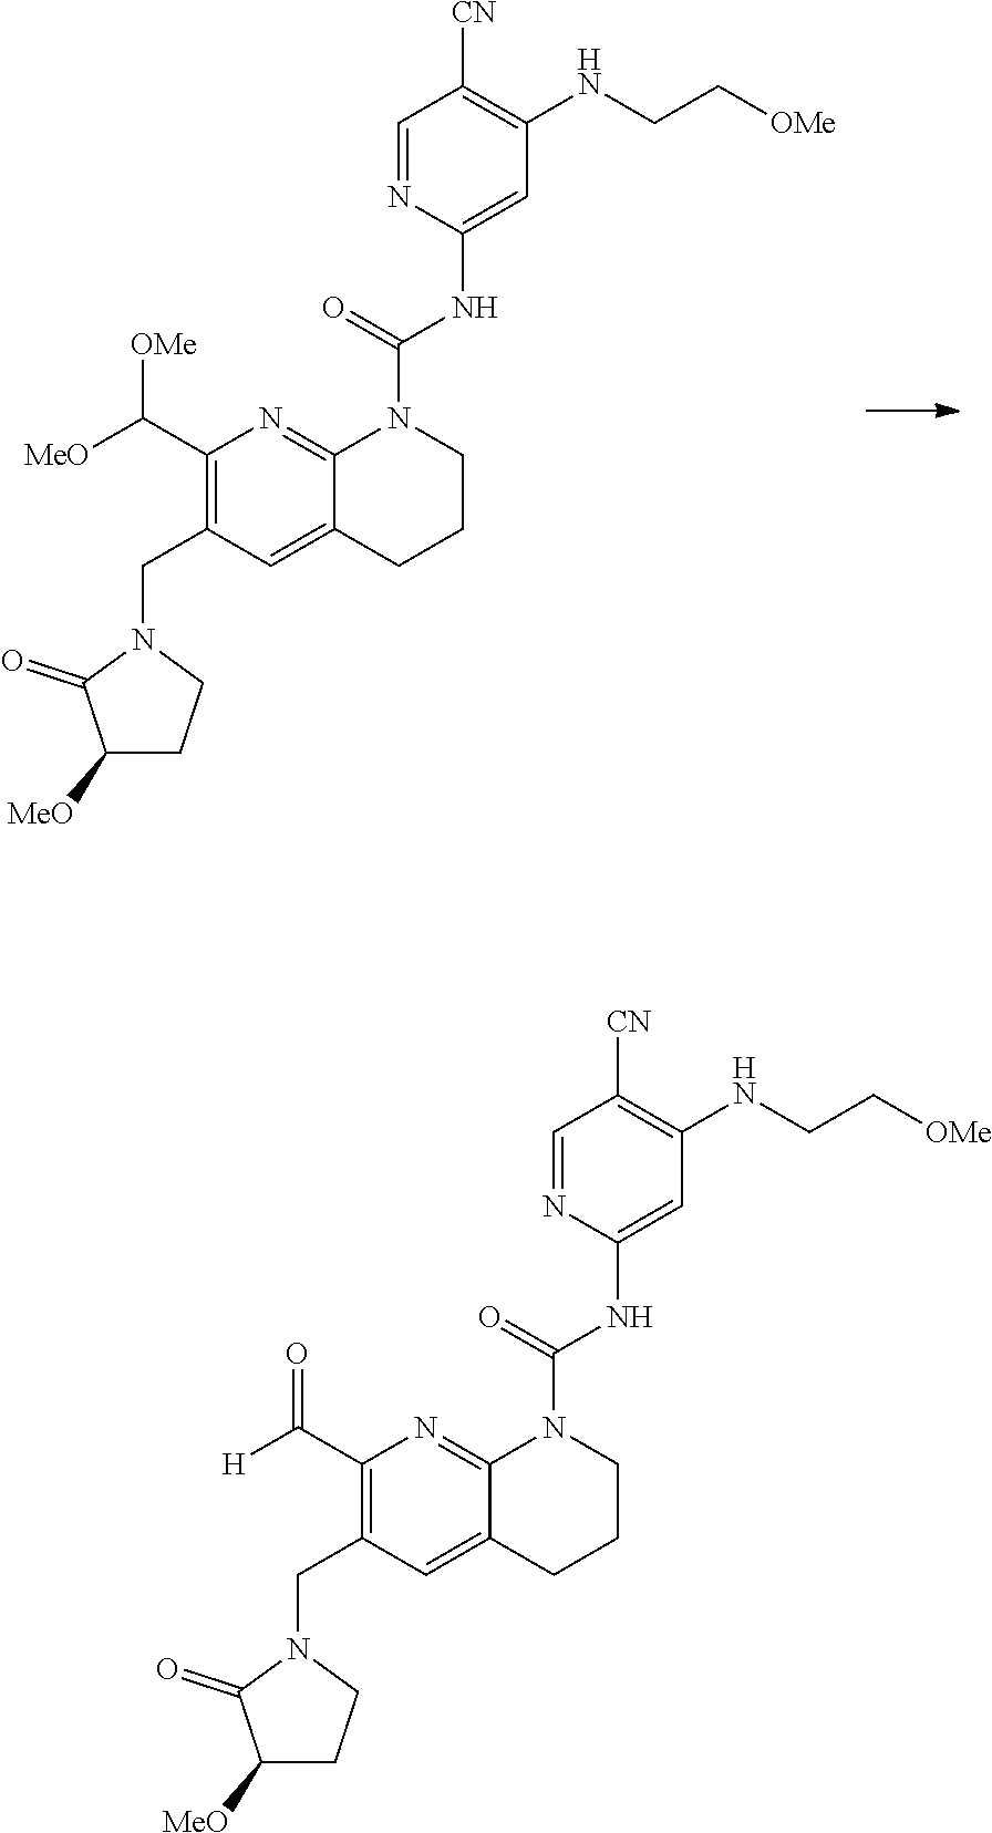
C1(C([OMe])[MeO])=C(CN2C(=O)C([MeO])CC2)C=C2C(=N1)N(C(NC1=CC(NCC[OMe])=C([CN])C=N1)=O)CCC2.C1(C(=O)[H])=C(CN2C(=O)C([MeO])CC2)C=C2C(=N1)N(C(NC1=CC(NCC[OMe])=C([CN])C=N1)=O)CCC2
